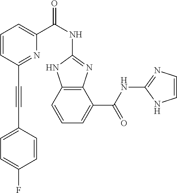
C12=C(C=CC=C1C(NC1=NC=CN1)=O)NC(NC(C1=CC=CC(C#CC3=CC=C(F)C=C3)=N1)=O)=N2
